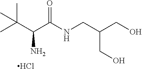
CC(C(C(NCC(CO)CO)=O)N)(C)C.Cl
